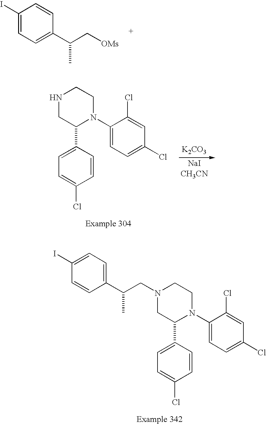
C1(I)=CC=C(C(CN2CC(C3=CC=C(Cl)C=C3)N(C3=CC=C(Cl)C=C3Cl)CC2)C)C=C1.C1(I)=CC=C(C(C[OMs])C)C=C1.N1CC(C2=CC=C(Cl)C=C2)N(C2=CC=C(Cl)C=C2Cl)CC1.[K2CO3].[NaICH3CN]
